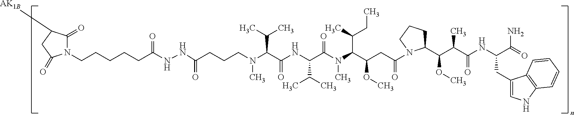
C1(CC(C(=O)N)NC(C(C(C2CCCN2C(CC(C(N(C(C(NC(C(C(C)C)N(C)CCCC(NNC(CCCCCN2C(=O)C([AK1B])CC2=O)=O)=O)=O)C(C)C)=O)C)C(C)CC)OC)=O)OC)C)=O)=CNC2=C1C=CC=C2
